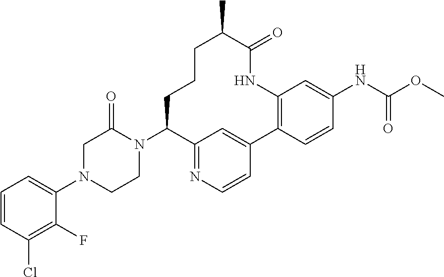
C1=CC(Cl)=C(F)C(N2CCN(C3CCCC(C)C(=O)NC4=C(C5=CC3=NC=C5)C=CC(NC(OC)=O)=C4)C(=O)C2)=C1
